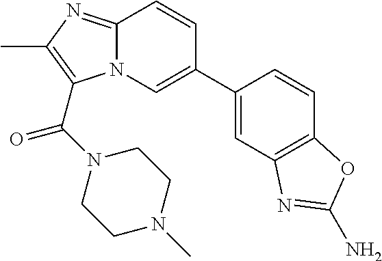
C1=C(C2=CN3C(=NC(C)=C3C(N3CCN(C)CC3)=O)C=C2)C=CC2=C1N=C(N)O2
